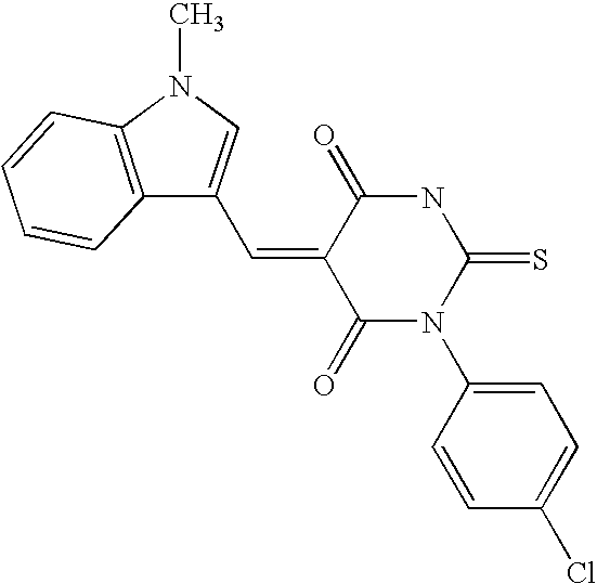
O=C1C(=CC2=CN(C)C3=C2C=CC=C3)C(=O)N(C2=CC=C(Cl)C=C2)C(=S)N1
